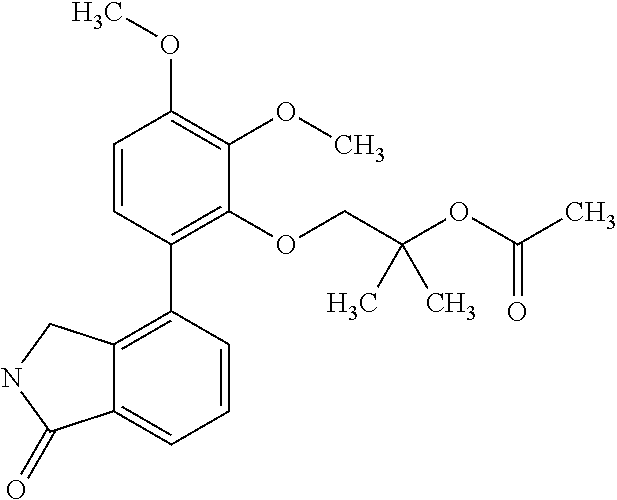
C1=CC(C2=C3C(=CC=C2)C(=O)NC3)=C(OCC(OC(C)=O)(C)C)C(OC)=C1OC
